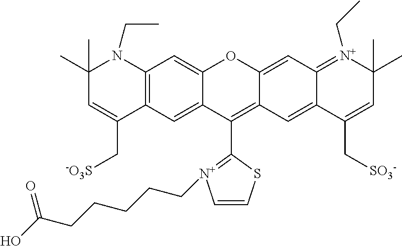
C12=C(C=C3C(=C1)OC1=CC4=[N+](CC)C(C)(C)C=C(C[SO3-])C4=CC1=C3C1=[N+](CCCCCC(O)=O)C=CS1)C(C[-O3S])=CC(C)(C)N2CC
